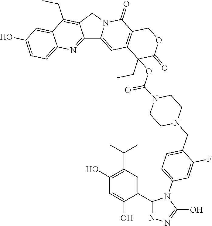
C12=NC3=CC=C(O)C=C3C(CC)=C1CN1C2=CC2=C(C1=O)COC(=O)C2(CC)OC(N1CCN(CC2=CC=C(N3C(C4=CC(C(C)C)=C(O)C=C4O)=NN=C3O)C=C2F)CC1)=O
